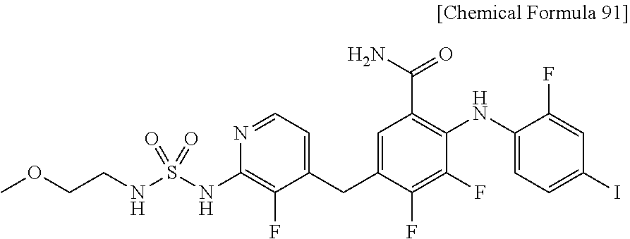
S(=O)(NC1=C(F)C(CC2=CC(C(N)=O)=C(NC3=CC=C(I)C=C3F)C(F)=C2F)=CC=N1)(NCCOC)=O
